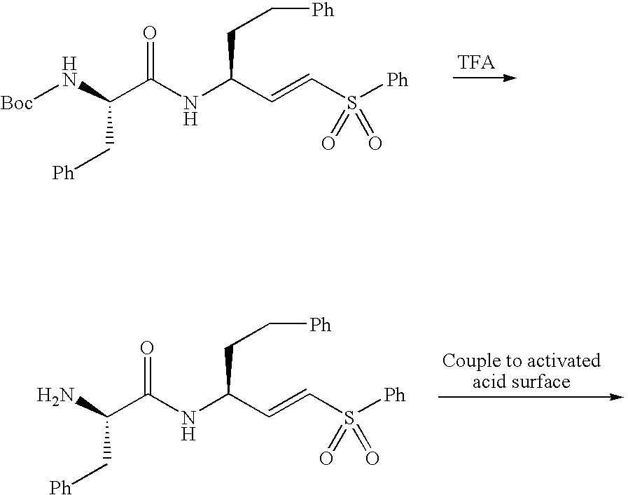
[Boc]NC(C(NC(C=CS([Ph])(=O)=O)CC[Ph])=O)C[Ph].NC(C(NC(C=CS([Ph])(=O)=O)CC[Ph])=O)C[Ph]
